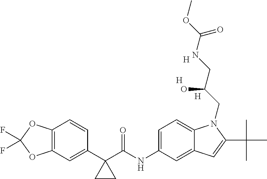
C1(C2(C(NC3=CC=C4C(=C3)C=C(C(C)(C)C)N4CC(CNC(OC)=O)O)=O)CC2)=CC2=C(C=C1)OC(F)(F)O2.[H].[H].[H]
